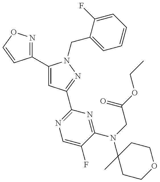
C1(C2=CC(C3=NC=C(F)C(N(C4(C)CCOCC4)CC(=O)OCC)=N3)=NN2CC2=CC=CC=C2F)=NOC=C1
